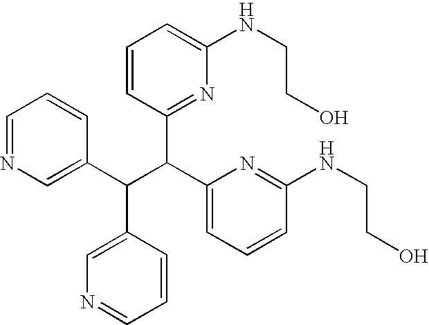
C1=NC=C(C(C(C2=CC=CC(NCCO)=N2)C2=NC(NCCO)=CC=C2)C2=CN=CC=C2)C=C1
